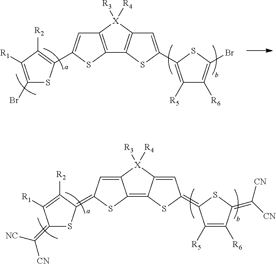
C1(Br)=C([R1])C([R2])=C(C2=CC3=C(S2)C2=C([X]3([R3])[R4])C=C(C3=C([R5])C([R6])=C(Br)S3)S2)S1.C1(=C([NC])[CN])SC(=C2C=C3C(=C4C(=CC(=C5C([R5])=C([R6])C(=C([CN])[CN])S5)S4)[X]3([R3])[R4])S2)C([R2])=C1[R1]
